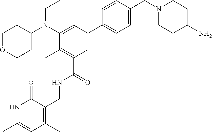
N1C(C)=CC(C)=C(CNC(C2=C(C)C(N(C3CCOCC3)CC)=CC(C3=CC=C(CN4CCC(N)CC4)C=C3)=C2)=O)C1=O
